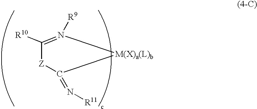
C([Z]C([M(X)a(L)b])=N[R11])(=N([R9])C)[R10]
